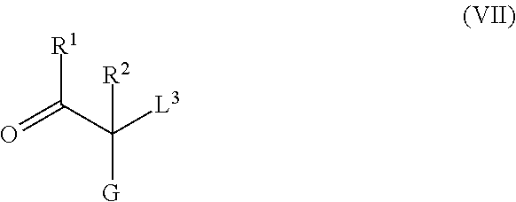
[L3]C(C(=O)[R1])([G])[R2]
